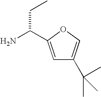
C1=C(C(N)CC)OC=C1C(C)(C)C
